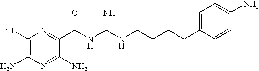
C1(Cl)=C(N)N=C(N)C(C(NC(NCCCCC2=CC=C(N)C=C2)=N)=O)=N1
